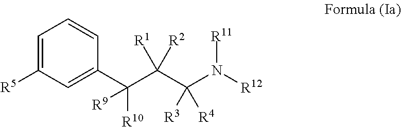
C1([R5])=CC=CC(C(C(C(N([R12])[R11])([R3])[R4])([R1])[R2])([R10])[R9])=C1
